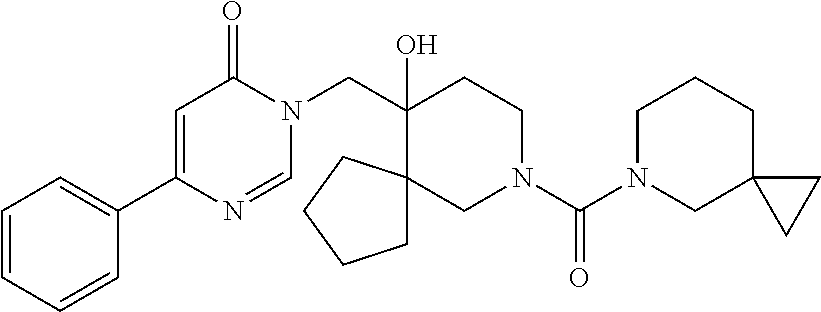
C1(C2=CC=CC=C2)=CC(=O)N(CC2(O)CCN(C(=O)N3CC4(CCC3)CC4)CC23CCCC3)C=N1
